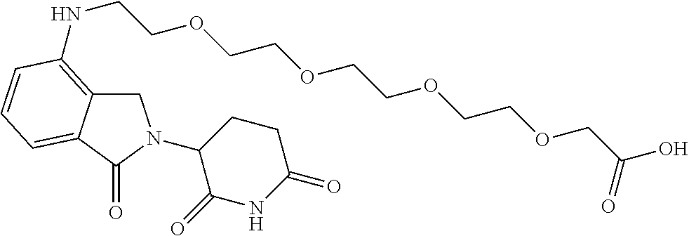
C1C2=C(NCCOCCOCCOCCOCC(O)=O)C=CC=C2C(=O)N1C1C(=O)NC(=O)CC1
